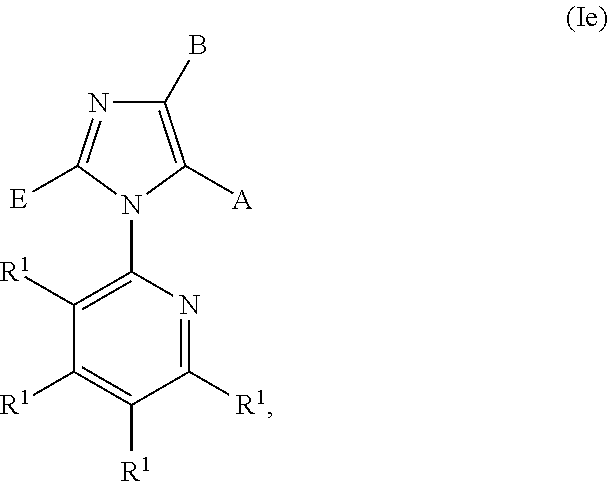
C1(N2C([E])=NC(B)=C2[A])=C([R1])C([R1])=C([R1])C([R1])=N1
